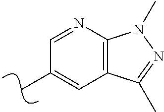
CC1=CC2=C(N=C1)N(C)N=C2C
